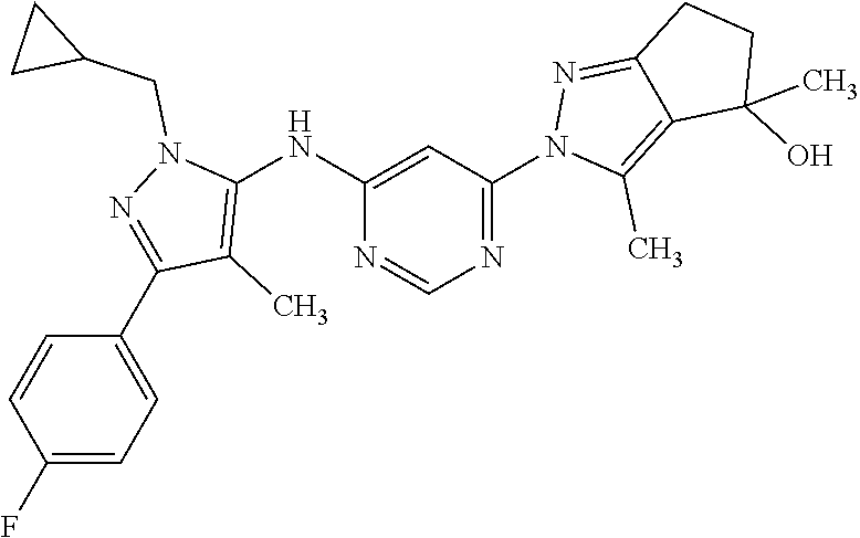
N1=C(N2C(C)=C3C(=N2)CCC3(O)C)C=C(NC2=C(C)C(C3=CC=C(F)C=C3)=NN2CC2CC2)N=C1
